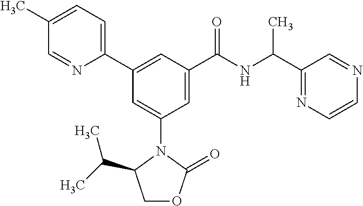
C1(C)=CC=C(C2=CC(C(NC(C3=NC=CN=C3)C)=O)=CC(N3C(C(C)C)COC3=O)=C2)N=C1
